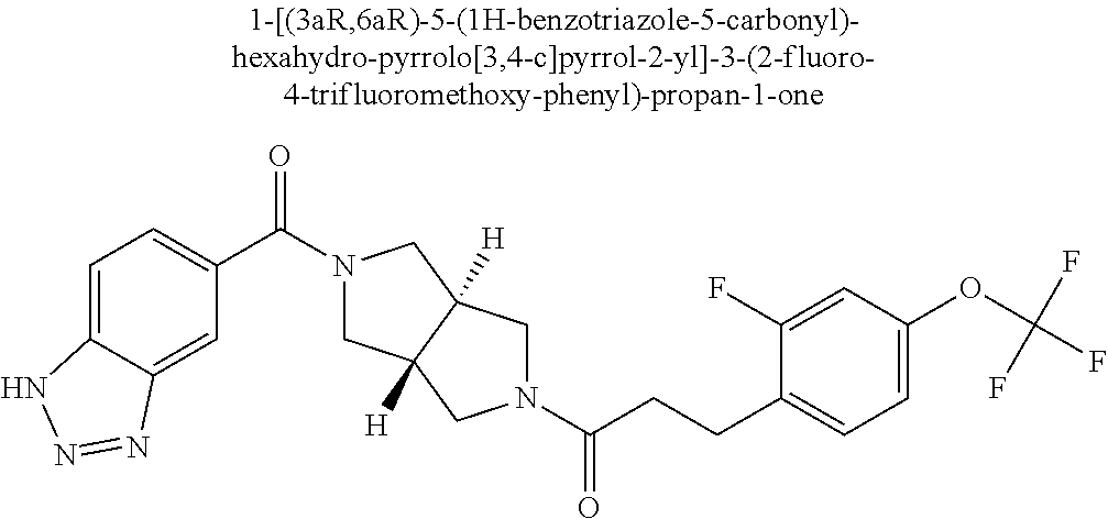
C(CCC1=CC=C(OC(F)(F)F)C=C1F)(=O)N1CC2([H])CN(C(=O)C3=CC=C4C(=C3)N=NN4)CC2([H])C1
